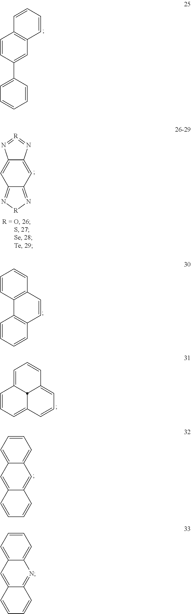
C12=N[R]N=C1C=C1C(=C2)N=[R]=N1.C1=CC=C2C(=C1)C=C1C(=C2)C=CC=C1.C1=CC(C2=CC=CC=C2)=CC2=C1C=CC=C2.C1=CC2=C(C=C1)C=CC1=C2C=CC=C1.C1=CC=C2C(=C1)N=C1C(=C2)C=CC=C1.C12=CC=CC3=CC=CC(=CC=C1)C23
